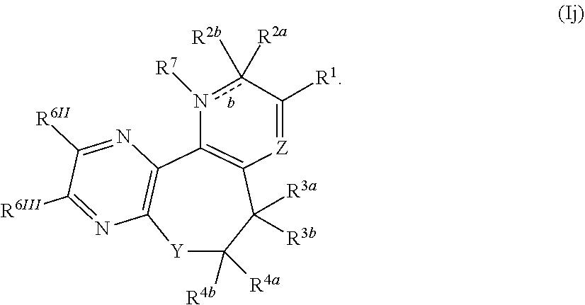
[Y]1C([R4a])([R4b])C([R3a])([R3b])C2=C(C3=C1N=C([R6III])C([R6II])=N3)n([R7])c([R2b])([R2a])C([R1])=[Z]2
